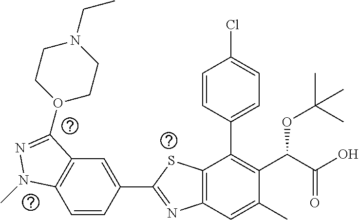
C1=CC(C2=NC3=C(S2)C(C2=CC=C(Cl)C=C2)=C(C(C(O)=O)OC(C)(C)C)C(C)=C3)=CC2=C1N(C)N=C2O1CCN(CC)CC1
